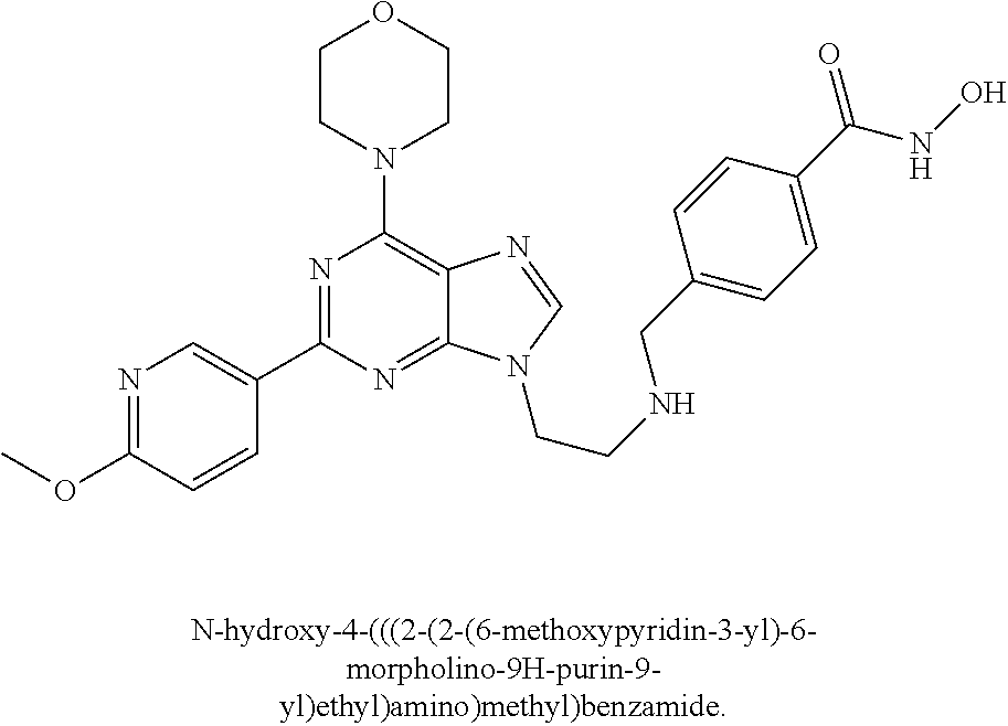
N1=C(OC)C=CC(C2=NC(N3CCOCC3)=C3C(=N2)N(CCNCC2=CC=C(C(=O)NO)C=C2)C=N3)=C1
